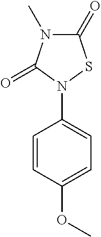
C1=CC(OC)=CC=C1N1C(=O)N(C)C(=O)S1
